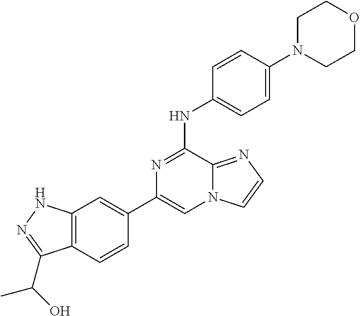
C1(C2=CC3=C(C=C2)C(C(O)C)=NN3)=CN2C(=NC=C2)C(NC2=CC=C(N3CCOCC3)C=C2)=N1
